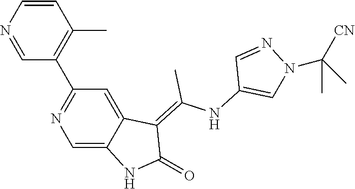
C1=CN=CC(C2=NC=C3C(=C2)C(=C(NC2=CN(C(C)(C)[CN])N=C2)C)C(=O)N3)=C1C
